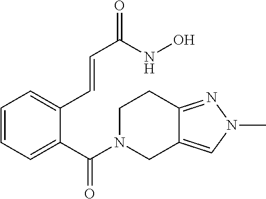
C1=CC=C(C(N2CC3=CN(C)N=C3CC2)=O)C(C=CC(=O)NO)=C1
